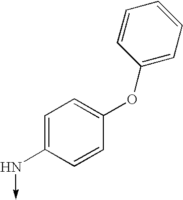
C1=C(N->C)C=CC(OC2=CC=CC=C2)=C1
